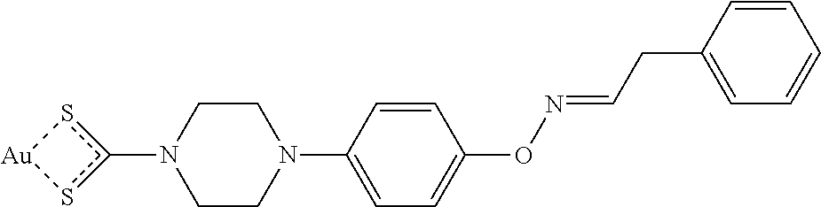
C1CN(C2=CC=C(ON=CCC3=CC=CC=C3)C=C2)CCN1c1s[Au]s1
